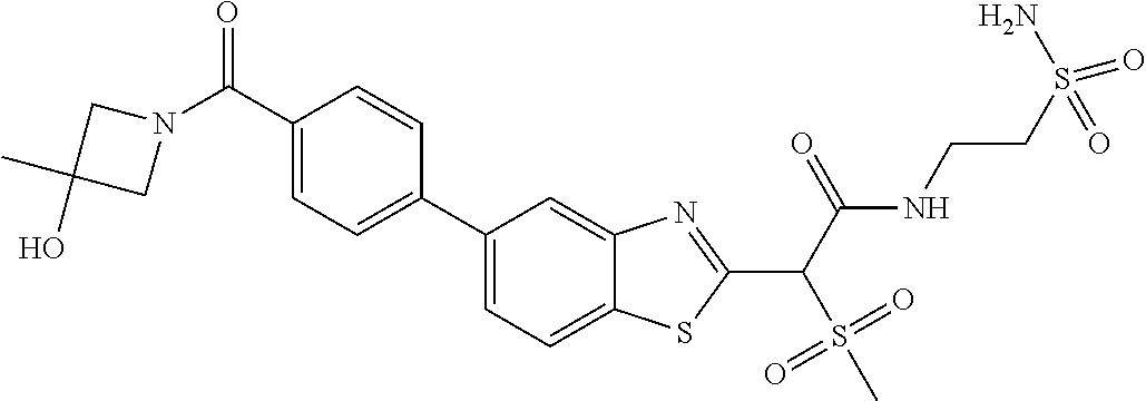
C1(C2=CC=C(C(N3CC(C)(O)C3)=O)C=C2)=CC=C2C(=C1)N=C(C(C(NCCS(N)(=O)=O)=O)S(=O)(=O)C)S2
